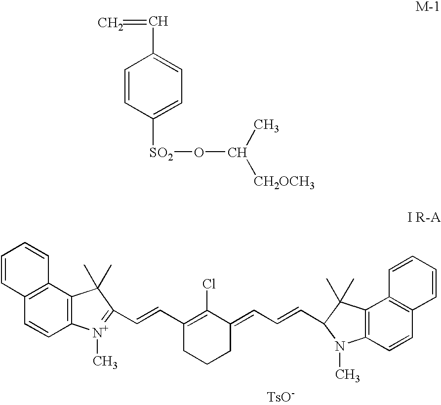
C1=CC([SO2]OC(C)[CH2OCH3])=CC=C1C=C.C1=CC2=C(C=C1)C1=C(C=C2)[N+](C)=C(C=CC2=C(Cl)C(=CC=CC3C(C)(C)C4=C(C=CC5=C4C=CC=C5)N3C)CCC2)C1(C)C
